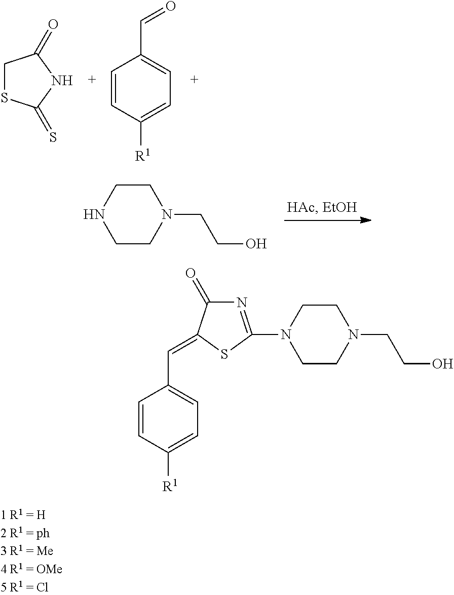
C1SC(=S)NC1=O.C1=CC([R1])=CC=C1C=O.C1CNCCN1CCO.N1=C(N2CCN(CCO)CC2)SC(=CC2=CC=C([R1])C=C2)C1=O
